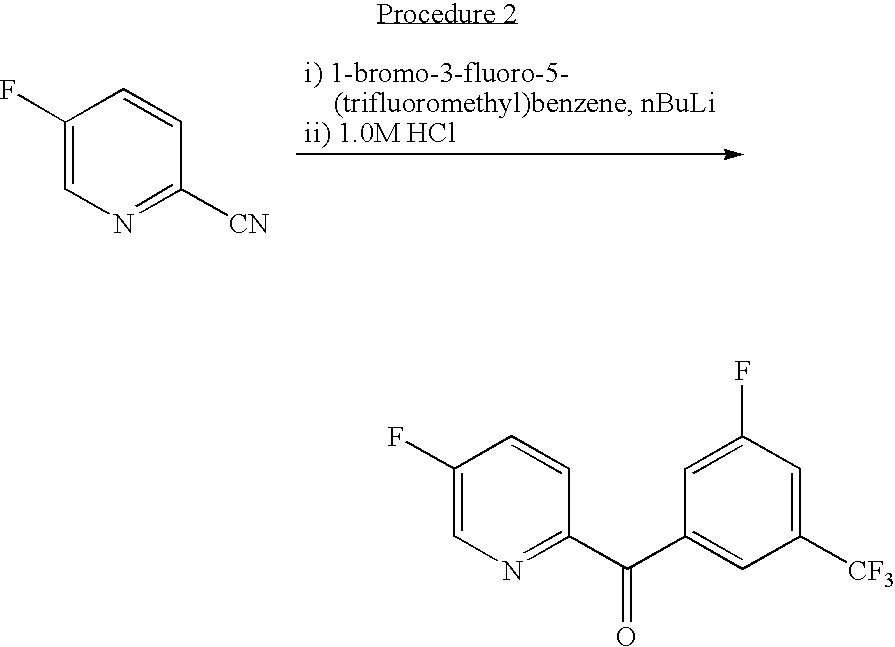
C1(F)=CN=C([CN])C=C1.C1(F)=CN=C(C(C2=CC([CF3])=CC(F)=C2)=O)C=C1
